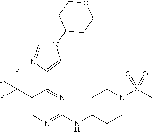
N1(C2CCOCC2)C=NC(C2=NC(NC3CCN(S(C)(=O)=O)CC3)=NC=C2C(F)(F)F)=C1
